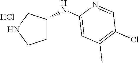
C1C(NC2=CC(C)=C(Cl)C=N2)CNC1.Cl
